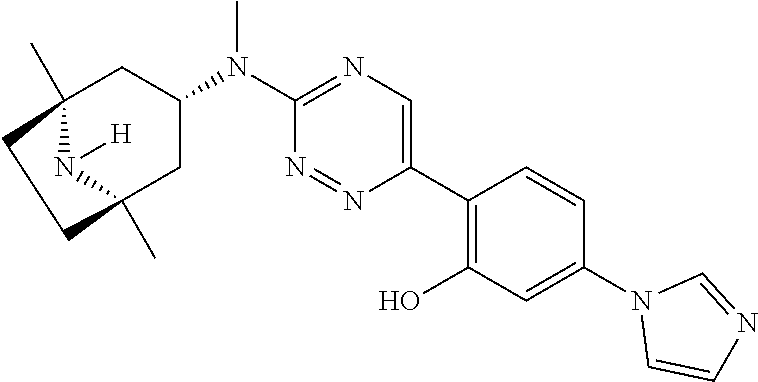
C12(C)N([H])C(C)(CC(N(C3=NC=C(C4=C(O)C=C(N5C=CN=C5)C=C4)N=N3)C)C1)CC2
